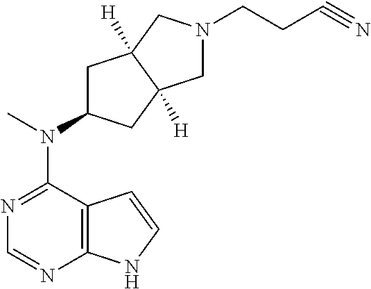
C12=C(N=CN=C1N(C)C1CC3([H])C([H])(C1)CN(CCC#N)C3)NC=C2
